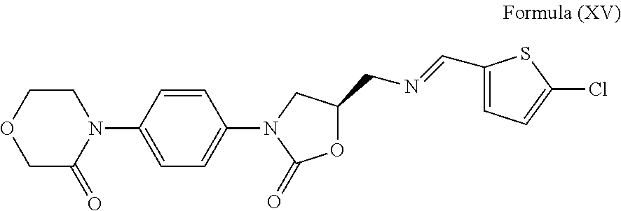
C1COCC(=O)N1C1=CC=C(N2C(=O)OC(CN=CC3=CC=C(Cl)S3)C2)C=C1
